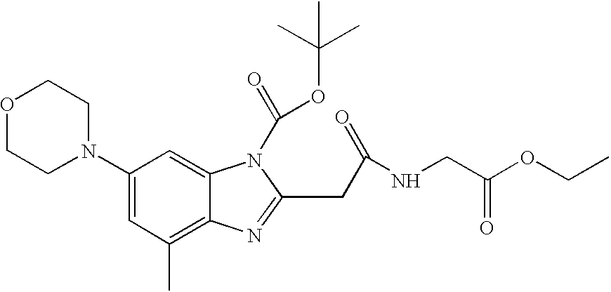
C1(N2CCOCC2)=CC(C)=C2C(=C1)N(C(=O)OC(C)(C)C)C(CC(NCC(OCC)=O)=O)=N2
